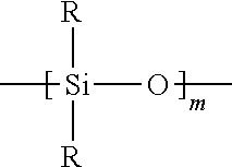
C[Si]([R])([R])OC
